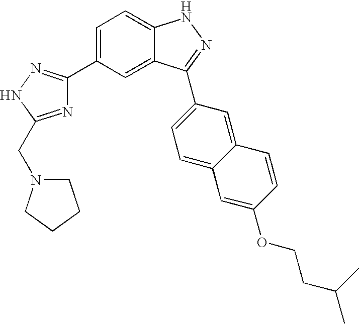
C1=C(C2=NNC(CN3CCCC3)=N2)C=C2C(=C1)NN=C2C1=CC=C2C(=C1)C=CC(OCCC(C)C)=C2
